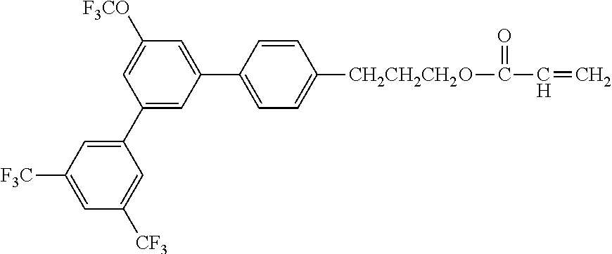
C1(C2=CC=C([CH2CH2CH2]OC(C=C)=O)C=C2)=CC([F3CO])=CC(C2=CC([F3C])=CC([CF3])=C2)=C1
